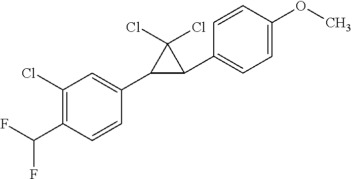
C1(Cl)=C(C(F)F)C=CC(C2C(C3=CC=C(OC)C=C3)C2(Cl)Cl)=C1
